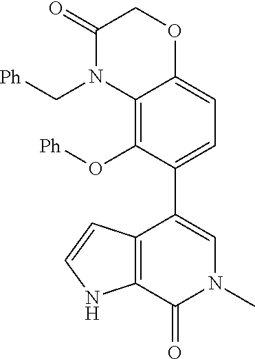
C12=C(O[Ph])C(C3=CN(C)C(=O)C4=C3C=CN4)=CC=C1OCC(=O)N2C[Ph]
